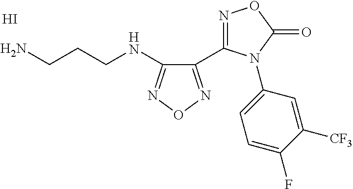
C1(C2=NOC(=O)N2C2=CC=C(F)C([CF3])=C2)=NON=C1NCCCN.I
